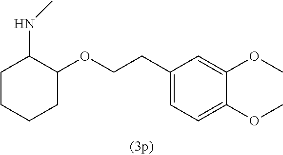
C1(NC)CCCCC1OCCC1=CC=C(OC)C(OC)=C1
